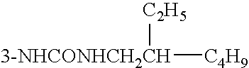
[3-NHCONHCH2CH]([C2H5])[C4H9]
